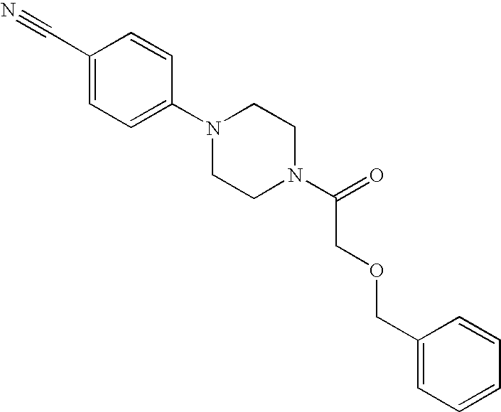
C1(C#N)=CC=C(N2CCN(C(=O)COCC3=CC=CC=C3)CC2)C=C1
